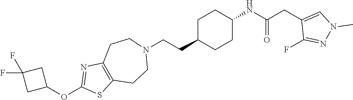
C1C(CCN2CCC3=C(CC2)SC(OC2CC(F)(F)C2)=N3)CCC(NC(CC2=CN(C)N=C2F)=O)C1
